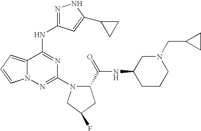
N1=C(NC2=NC(N3C(C(=O)NC4CCCN(CC5CC5)C4)CC(F)C3)=NN3C2=CC=C3)C=C(C2CC2)N1
